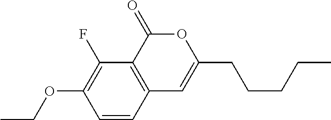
C1=CC2=C(C(F)=C1OCC)C(=O)OC(CCCCC)=C2
